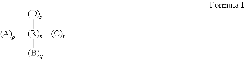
[(D)s][(R)n]([(B)q])([(C)r])[(A)p]
